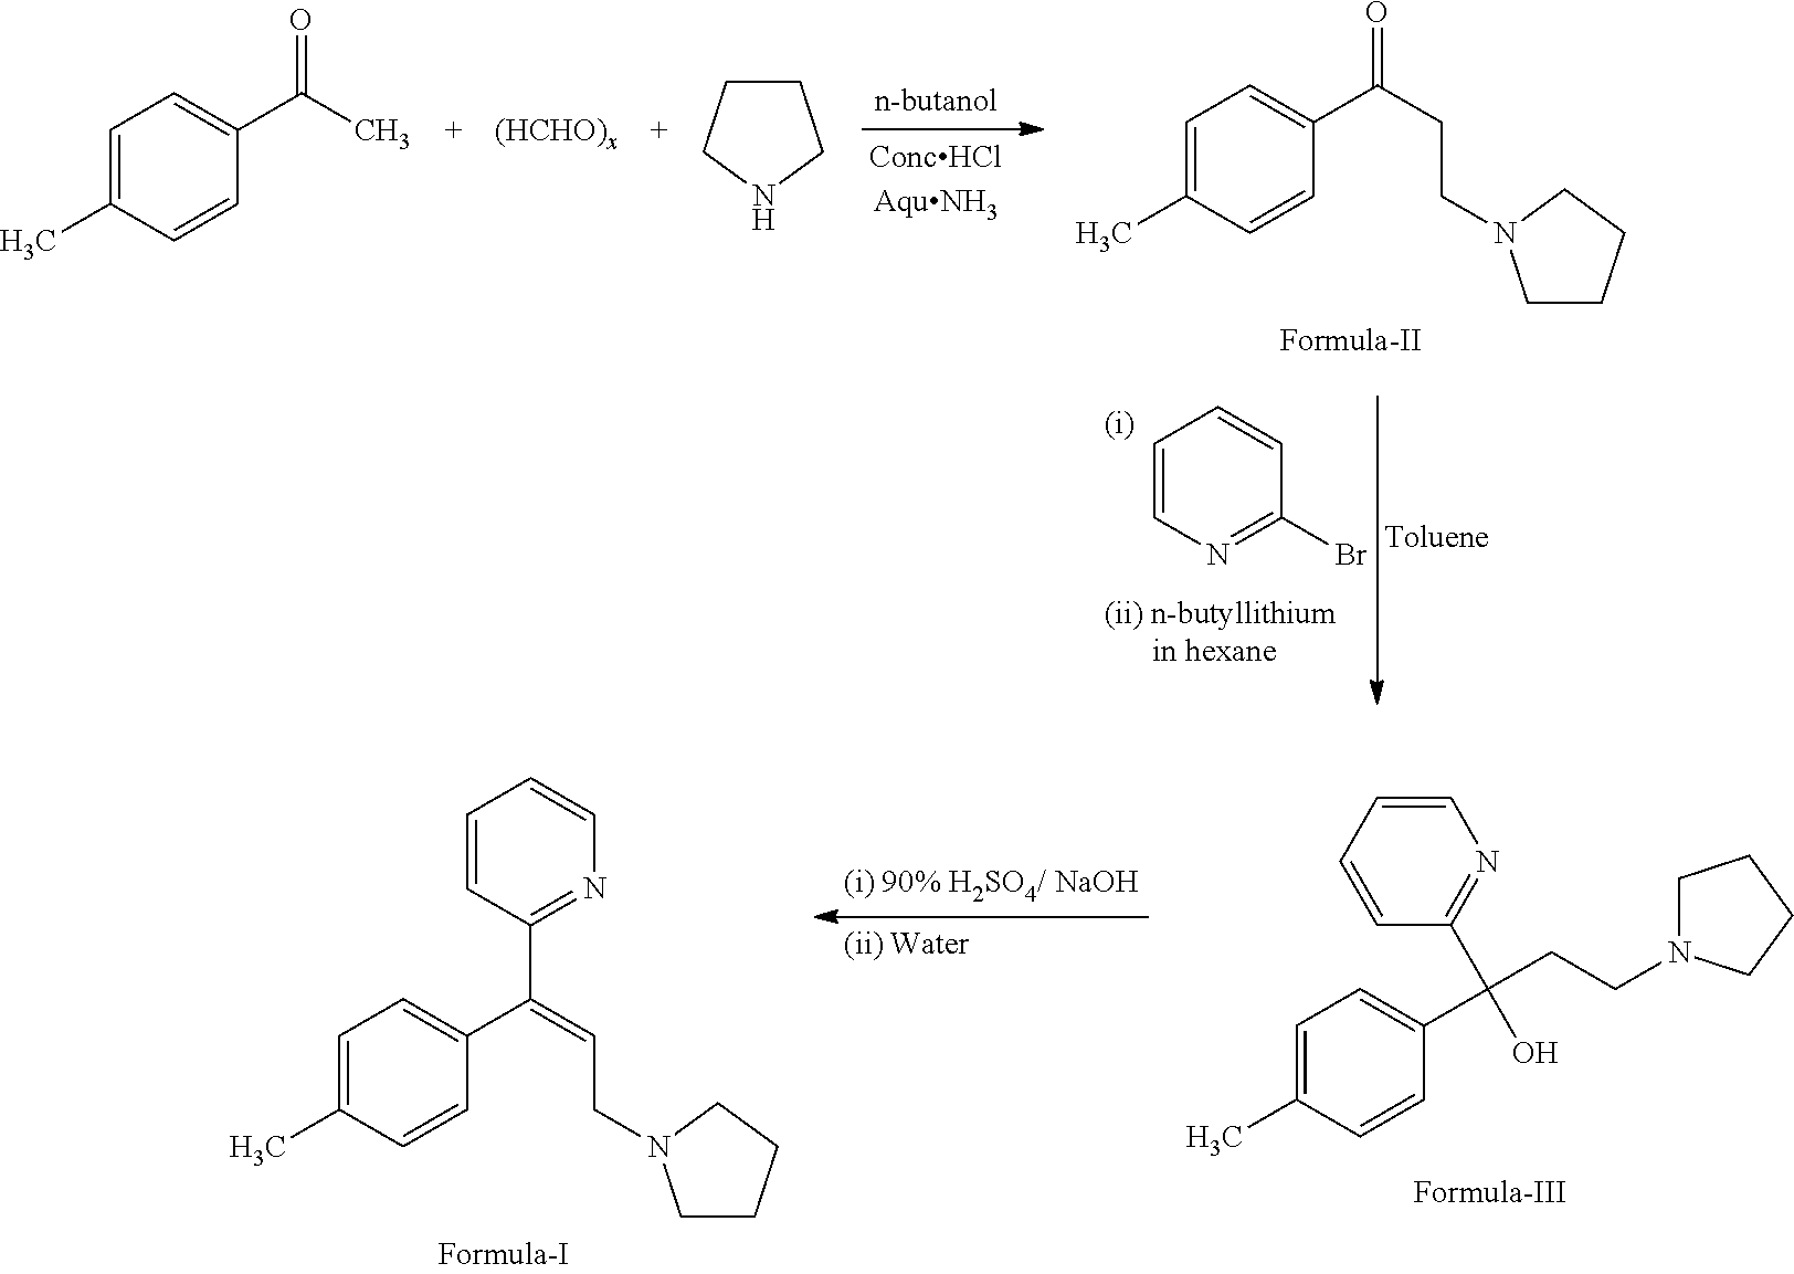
C1=CN=C(Br)C=C1.C1=C(C)C=CC(C(C)=O)=C1.C1CCNC1.C1=C(C)C=CC(C(CCN2CCCC2)=O)=C1.C1=C(C)C=CC(C(CCN2CCCC2)(C2=NC=CC=C2)O)=C1.C1=C(C)C=CC(C(=CCN2CCCC2)C2=NC=CC=C2)=C1
